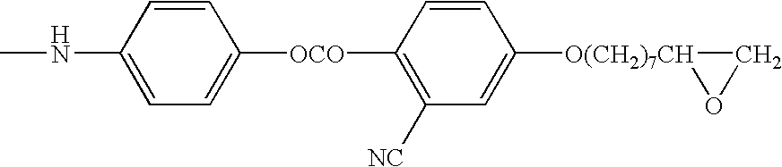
CNC1=CC=C([OCO]C2=C([NC])C=C([O(CH2)7CH]3OC3)C=C2)C=C1
